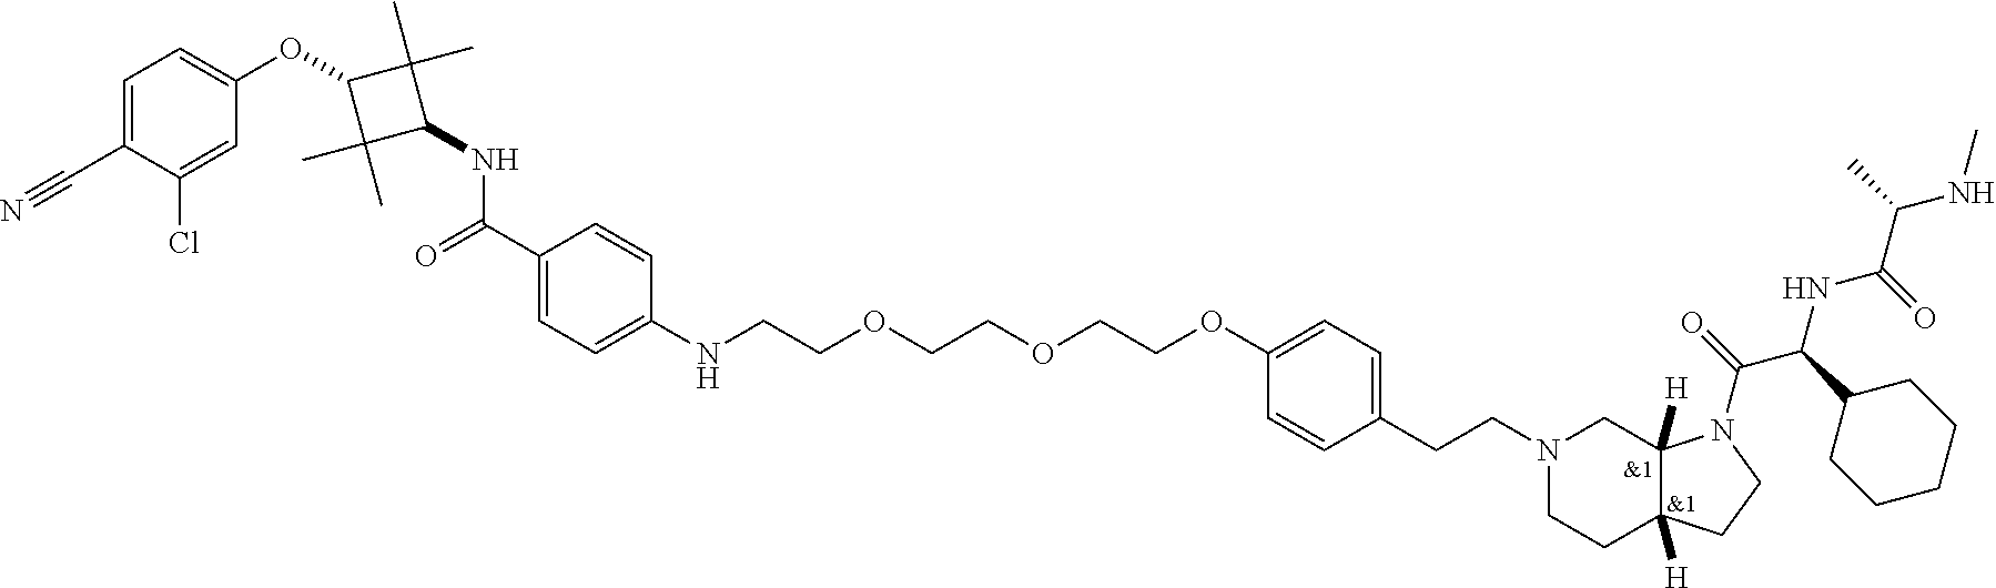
C1=C(C#N)C(Cl)=CC(OC2C(C)(C)C(NC(C3=CC=C(NCCOCCOCCOC4=CC=C(CCN5CCC6([H])C([H])(C5)N(C(=O)C(C5CCCCC5)NC(C(C)NC)=O)CC6)C=C4)C=C3)=O)C2(C)C)=C1
